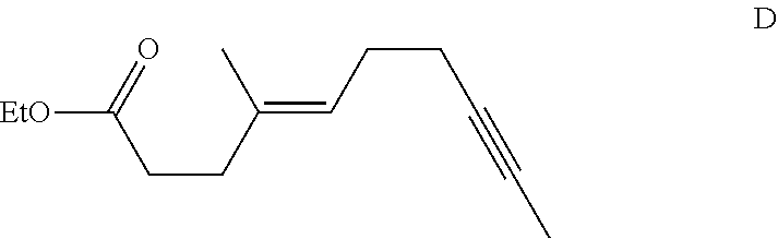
CC(CCC(=O)[EtO])=CCCC#CC
